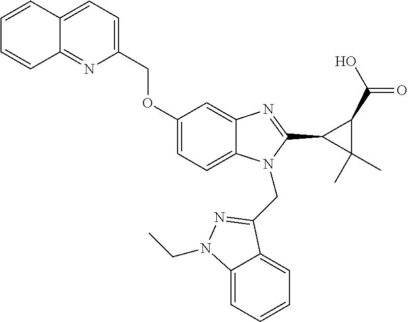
C1=CC2=CC=C(COC3=CC=C4C(=C3)N=C(C3C(C)(C)C3C(O)=O)N4CC3=NN(CC)C4=CC=CC=C43)N=C2C=C1
